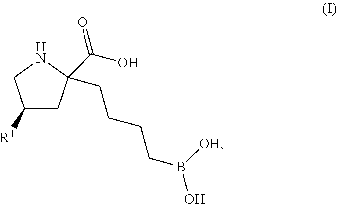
C1([R1])CC(C(O)=O)(CCCCB(O)[OH])NC1
